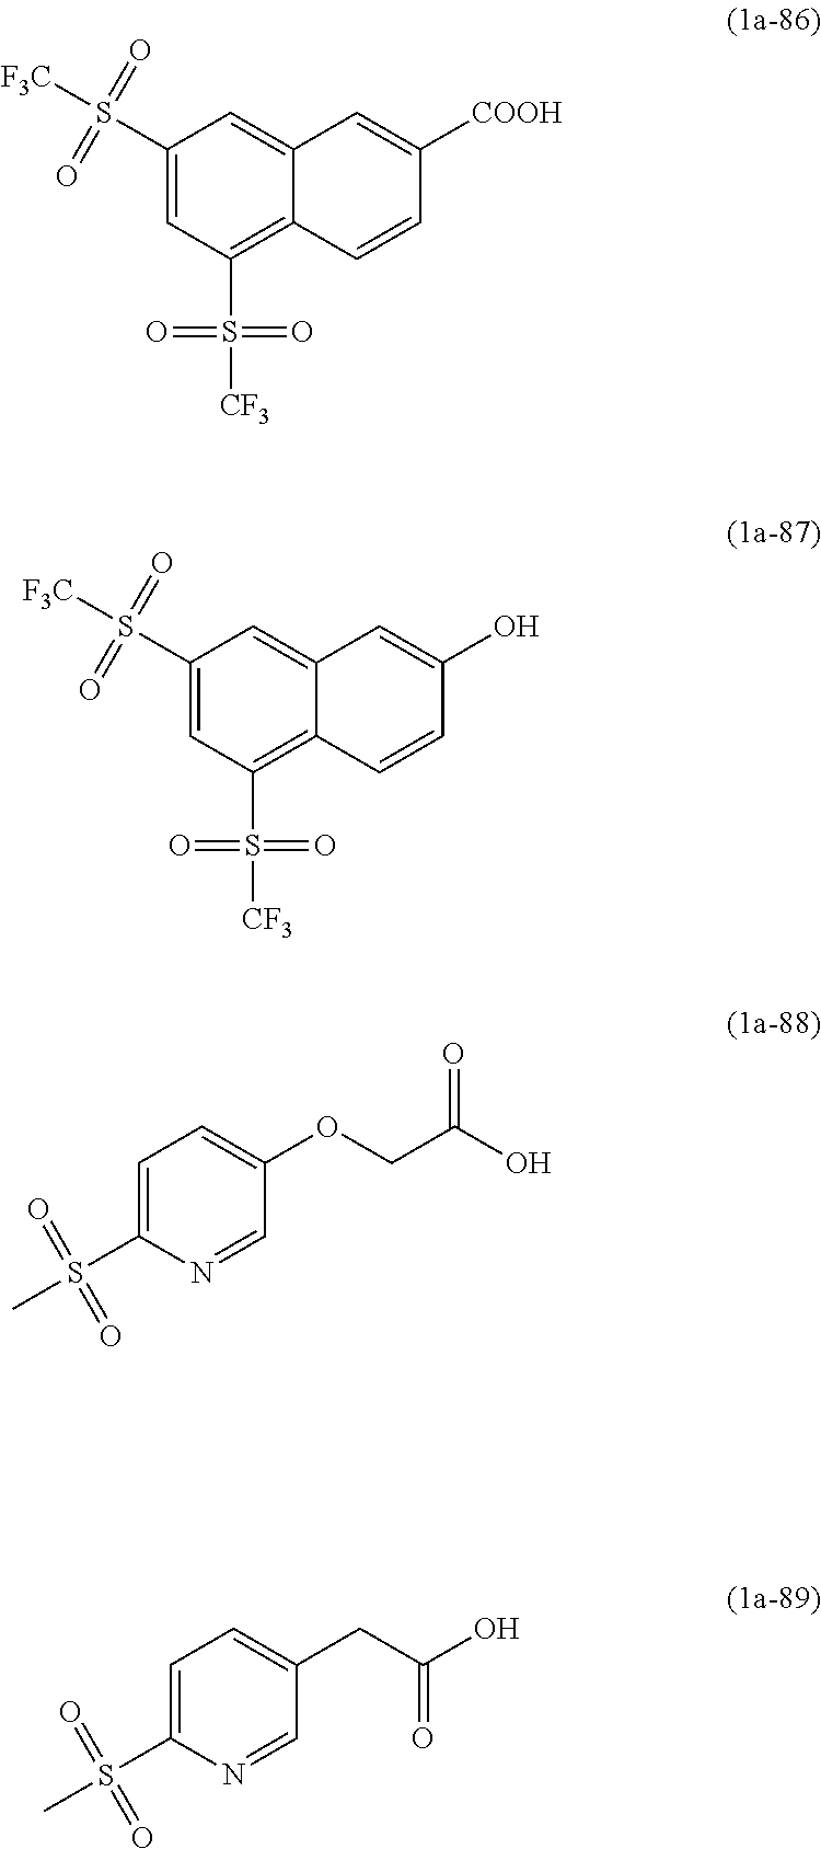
C1(S([F3C])(=O)=O)=CC(S([CF3])(=O)=O)=C2C(=C1)C=C([COOH])C=C2.C1(S([F3C])(=O)=O)=CC(S([CF3])(=O)=O)=C2C(=C1)C=C(O)C=C2.C1=C(S(C)(=O)=O)N=CC(OCC(O)=O)=C1.C1=C(S(C)(=O)=O)N=CC(CC(O)=O)=C1
